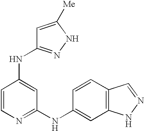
C1=CC(NC2=NNC([Me])=C2)=CC(NC2=CC3=C(C=C2)C=NN3)=N1
